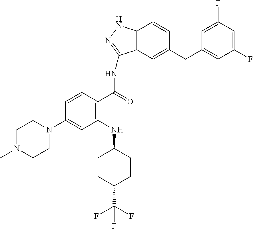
C1(N2CCN(C)CC2)=CC(NC2CCC(C(F)(F)F)CC2)=C(C(=O)NC2=NNC3=C2C=C(CC2=CC(F)=CC(F)=C2)C=C3)C=C1
